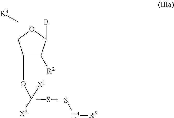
C1(OC([X2])(SS[L4][R5])[X1])C([R2])C(B)OC1C[R3]
